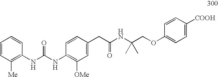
O(CC(NC(CC1=CC([OMe])=C(NC(=O)NC2=C([Me])C=CC=C2)C=C1)=O)(C)C)C1=CC=C([COOH])C=C1
